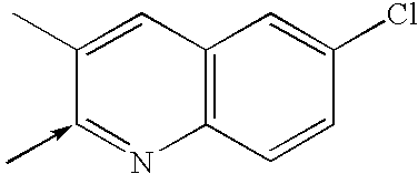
C1=C(Cl)C=CC2=C1C=C(C)C=N2
